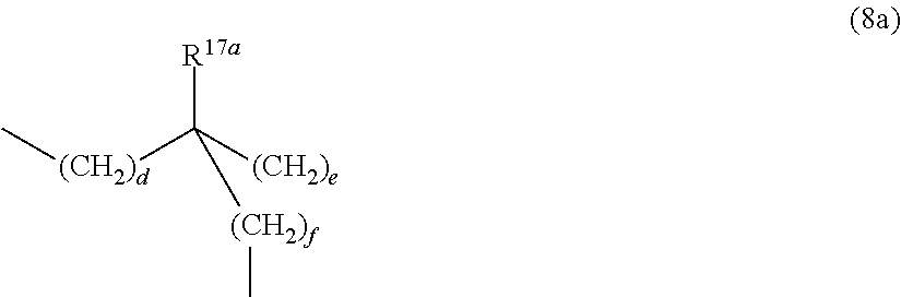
C[(CH2)d]C([R17a])([(CH2)e])[(CH2)f]C
